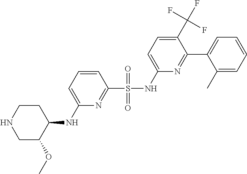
C1=CC=C(NC2CCNCC2OC)N=C1S(=O)(NC1=CC=C(C(F)(F)F)C(C2=CC=CC=C2C)=N1)=O
